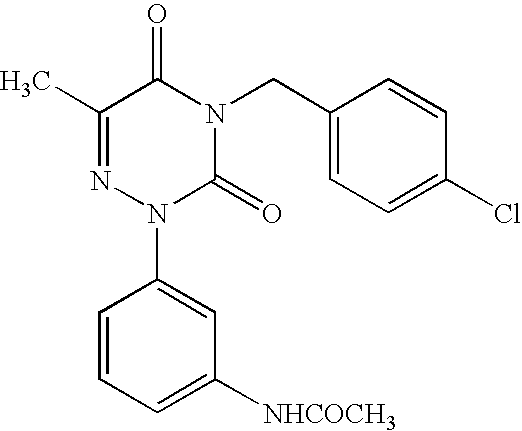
C1(C)=NN(C2=CC([NHCOCH3])=CC=C2)C(=O)N(CC2=CC=C(Cl)C=C2)C1=O
